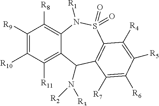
C1([R9])=C([R10])C([R11])=C2C(=C1[R8])N([R1])S(=O)(=O)C1=C(C([R7])=C([R6])C([R5])=C1[R4])C2N([R2])[R3]
